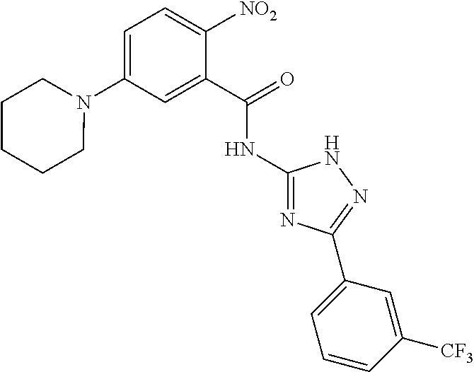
C1(NC(C2=CC(N3CCCCC3)=CC=C2[NO2])=O)=NC(C2=CC=CC([CF3])=C2)=NN1
